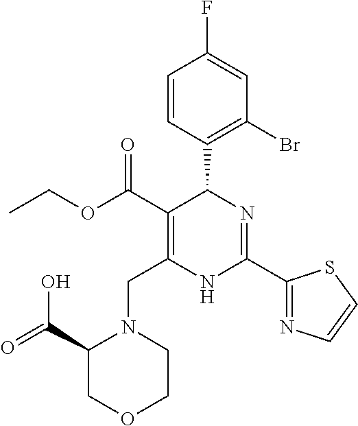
C1=CC(C2C(C(=O)OCC)=C(CN3C(C(=O)O)COCC3)NC(C3=NC=CS3)=N2)=C(Br)C=C1F
